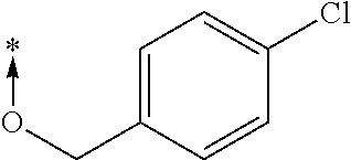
C1=C(CO->*)C=CC(Cl)=C1
